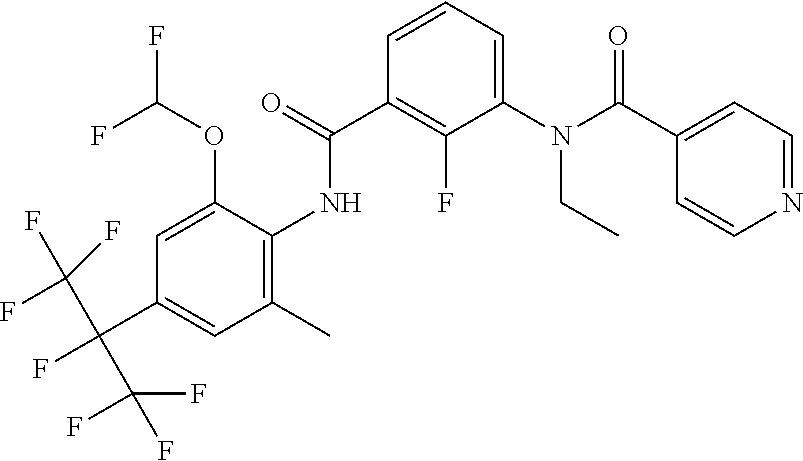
C1=CC=C(N(C(C2=CC=NC=C2)=O)CC)C(F)=C1C(=O)NC1=C(C)C=C(C(F)(C(F)(F)F)C(F)(F)F)C=C1OC(F)F
